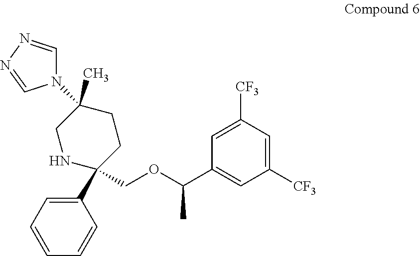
C1(C2(COC(C3=CC([CF3])=CC([CF3])=C3)C)CCC(C)(N3C=NN=C3)CN2)=CC=CC=C1
